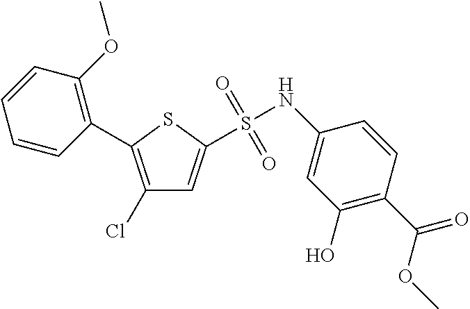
C1(Cl)=C(C2=C(OC)C=CC=C2)SC(S(NC2=CC(O)=C(C(OC)=O)C=C2)(=O)=O)=C1
